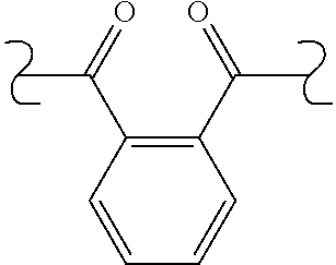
C1(C(=O)C)=C(C(=O)C)C=CC=C1
